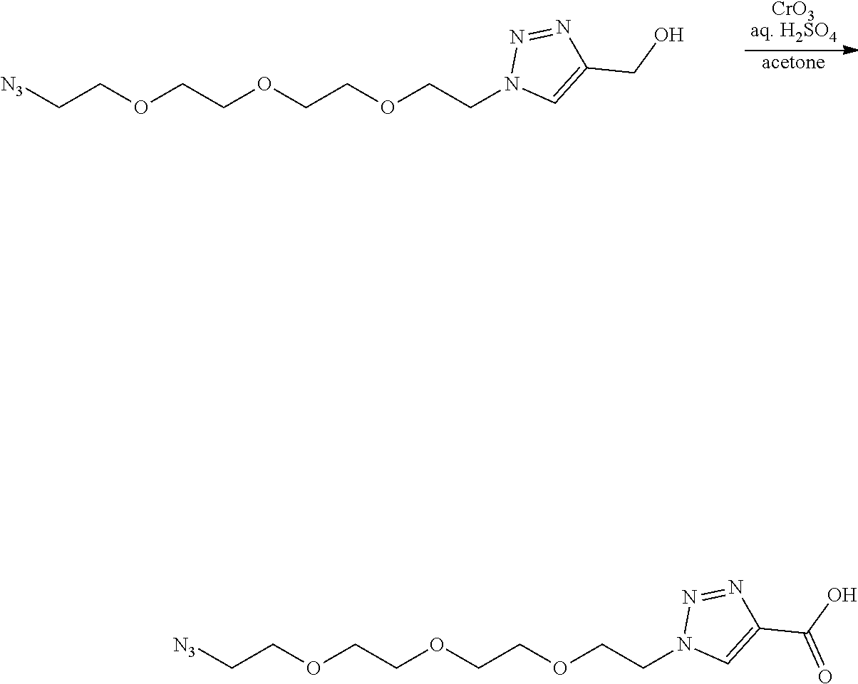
[N3]CCOCCOCCOCCN1C=C(C(O)=O)N=N1.[N3]CCOCCOCCOCCN1C=C(CO)N=N1.[CrO3aq. H2SO4].[acetone]
